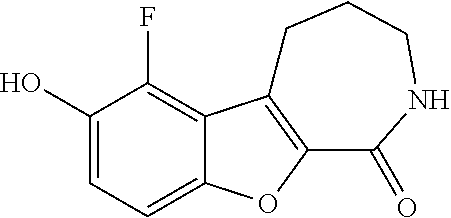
C1(O)=CC=C2C(=C1F)C1=C(O2)C(=O)NCCC1
